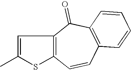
C1=C(C)SC2=C1C(=O)C1=C(C=C2)C=CC=C1
